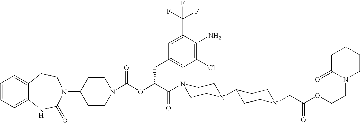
C1=CC=C2C(=C1)CCN(C1CCN(C(OC(C(N3CCN(C4CCN(CC(OCCN5CCCCC5=O)=O)CC4)CC3)=O)CC3=CC(Cl)=C(N)C(C(F)(F)F)=C3)=O)CC1)C(=O)N2
